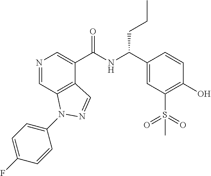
N1=CC2=C(C(C(NC(C3=CC(S(=O)(=O)C)=C(O)C=C3)CCC)=O)=C1)C=NN2C1=CC=C(F)C=C1
